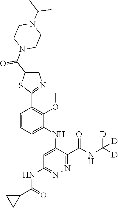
C1=CC=C(NC2=CC(NC(C3CC3)=O)=NN=C2C(NC([D])([D])[D])=O)C(OC)=C1C1=NC=C(C(N2CCN(C(C)C)CC2)=O)S1
